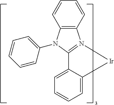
C1=C2C(=CC=C1)[Ir]N1=C2N(C2=CC=CC=C2)C2=C1C=CC=C2
